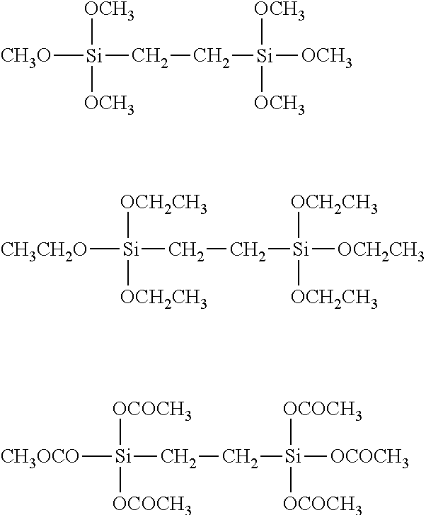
[CH3O][Si](CC[Si]([OCH3])([OCH3])[OCH3])([OCH3])[OCH3].[CH3CH2O][Si](CC[Si]([OCH2CH3])([OCH2CH3])[OCH2CH3])([OCH2CH3])[OCH2CH3].[CH3OCO][Si](CC[Si]([OCOCH3])([OCOCH3])[OCOCH3])([OCOCH3])[OCOCH3]
